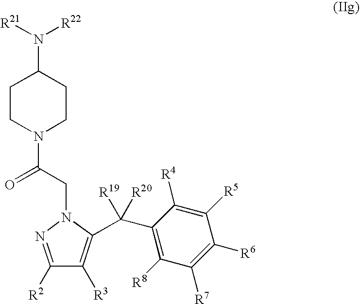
C1(C(C2=C([R3])C([R2])=NN2CC(N2CCC(N([R22])[R21])CC2)=O)([R19])[R20])=C([R8])C([R7])=C([R6])C([R5])=C1[R4]
